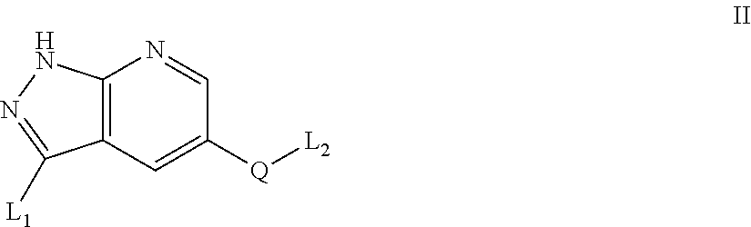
C12=C(C=C([Q][L2])C=N1)C([L1])=NN2
